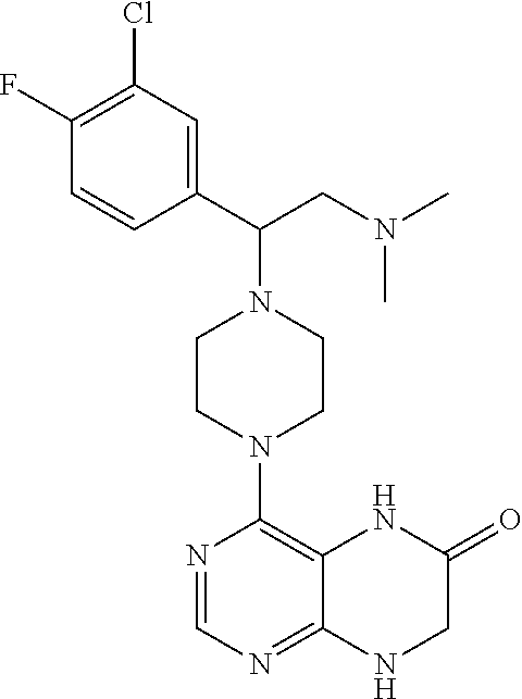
C1(C(CN(C)C)N2CCN(C3=C4C(=NC=N3)NCC(=O)N4)CC2)=CC(Cl)=C(F)C=C1
